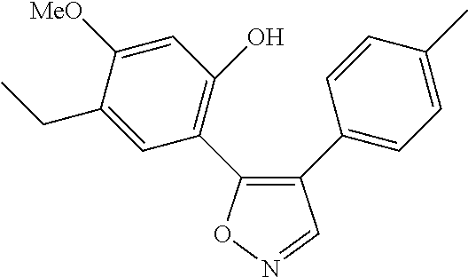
C1(C2=CC=C(C)C=C2)=C(C2=C(O)C=C([MeO])C(CC)=C2)ON=C1
